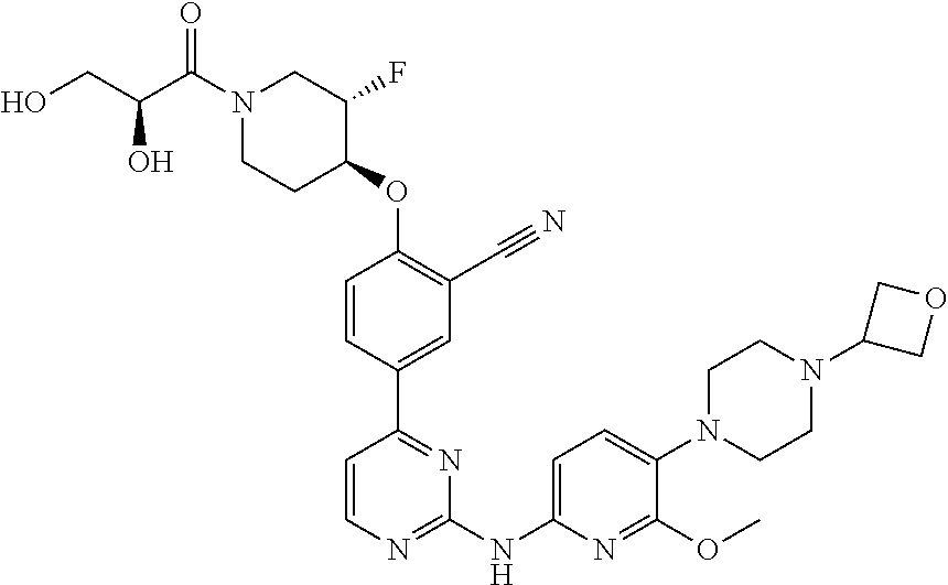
N1(C(C(CO)O)=O)CCC(OC2=C(C#N)C=C(C3=NC(NC4=CC=C(N5CCN(C6COC6)CC5)C(OC)=N4)=NC=C3)C=C2)C(F)C1
